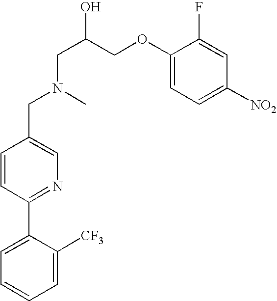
C1=C(C2=NC=C(CN(C)CC(COC3=CC=C([NO2])C=C3F)O)C=C2)C([CF3])=CC=C1
